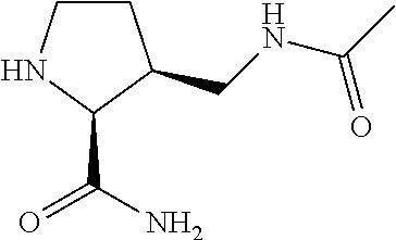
C1CNC(C(N)=O)C1CNC(C)=O
